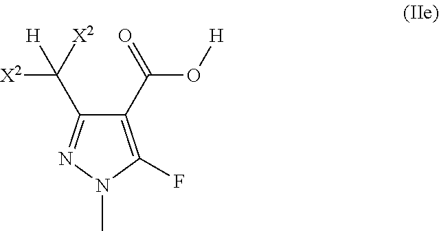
C1(C(=O)O[H])=C(F)N(C)N=C1C([X2])([H])[X2]
